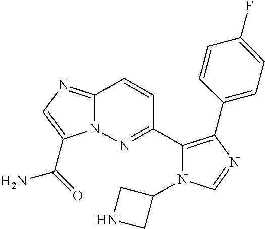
C12=NC=C(C(=O)N)N1N=C(C1=C(C3=CC=C(F)C=C3)N=CN1C1CNC1)C=C2
